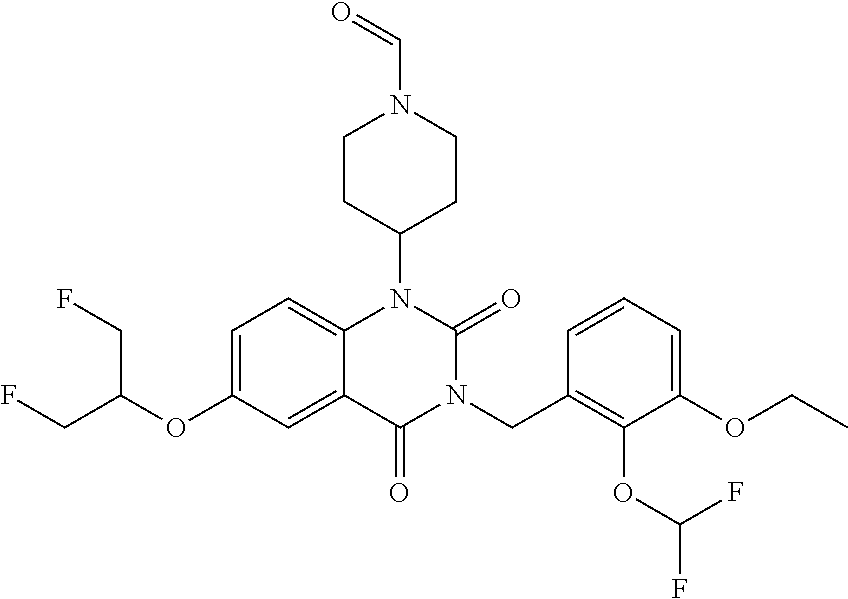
C1=C(OC(CF)CF)C=C2C(=C1)N(C1CCN(C=O)CC1)C(=O)N(CC1=C(OC(F)F)C(OCC)=CC=C1)C2=O
